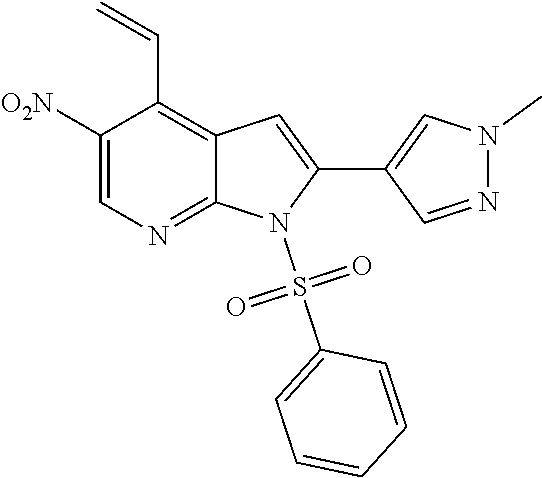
N1(C)N=CC(C2=CC3=C(C=C)C([O2N])=CN=C3N2S(C2=CC=CC=C2)(=O)=O)=C1
